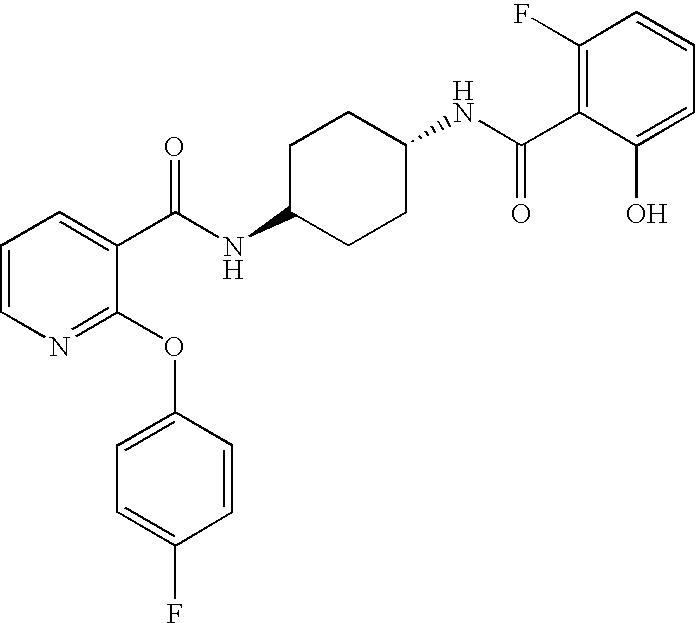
N1=C(OC2=CC=C(F)C=C2)C(C(NC2CCC(NC(C3=C(F)C=CC=C3O)=O)CC2)=O)=CC=C1
